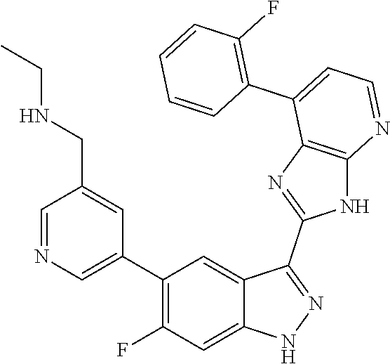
C1=NC=C(C2=C(F)C=C3C(=C2)C(C2=NC4=C(N2)N=CC=C4C2=C(F)C=CC=C2)=NN3)C=C1CNCC
